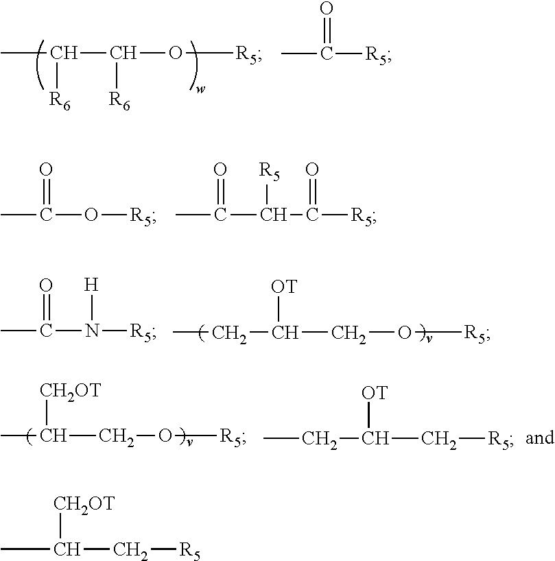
CC(C[R5])[CH2OT].CC([R6])C([R6])O[R5].CC(=O)[R5].CC(=O)O[R5].CC(=O)C(C(=O)[R5])[R5].CCC(CO[R5])[OT].CC(=O)N([R5])[H].CC([CH2OT])CO[R5].CCC(C[R5])[OT]
